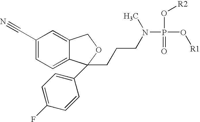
C1(C#N)=CC=C2C(=C1)COC2(C1=CC=C(F)C=C1)CCCN(P(O[R2])(=O)O[R1])C
